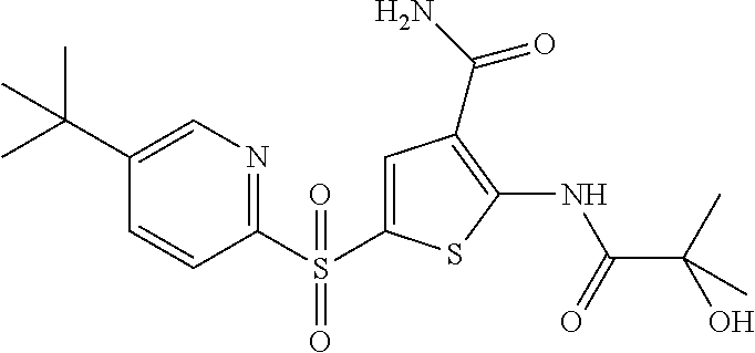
S(=O)(=O)(C1=NC=C(C(C)(C)C)C=C1)C1=CC(C(N)=O)=C(NC(=O)C(O)(C)C)S1
